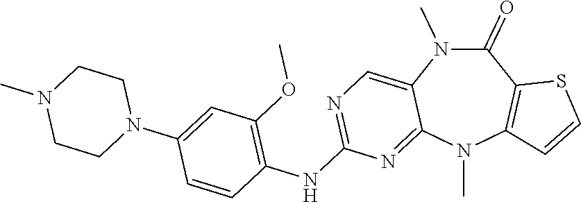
C1(=O)N(C)C2=CN=C(NC3=C(OC)C=C(N4CCN(C)CC4)C=C3)N=C2N(C)C2=C1SC=C2
